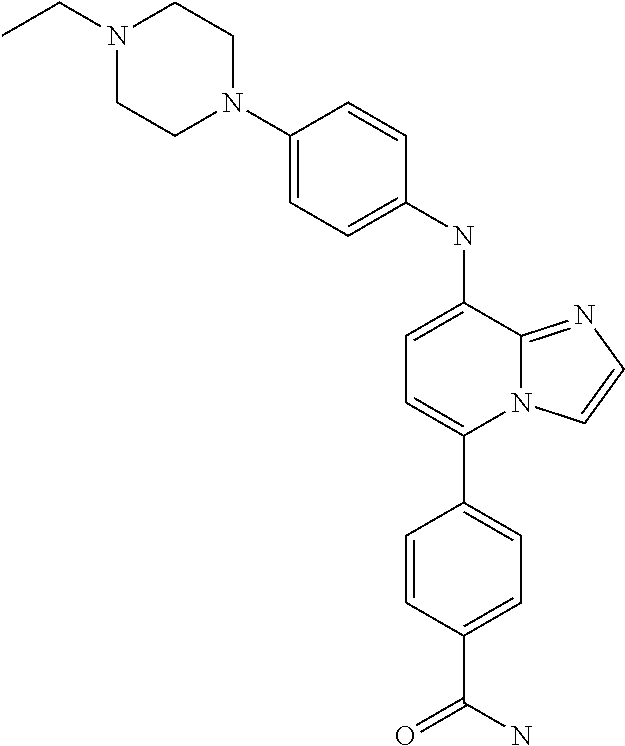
C1(C2=CC=C(NC3=CC=C(N4CCN(CC)CC4)C=C3)C3=NC=CN23)=CC=C(C(N)=O)C=C1
